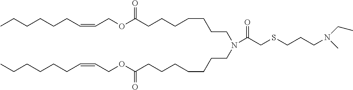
CCCCCCC=CCOC(CCCCCCCN(CCCCCCCC(OCC=CCCCCCC)=O)C(CSCCCN(CC)C)=O)=O
